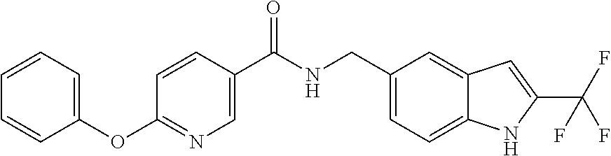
C1(CNC(C2=CN=C(OC3=CC=CC=C3)C=C2)=O)=CC=C2C(=C1)C=C(C(F)(F)F)N2
